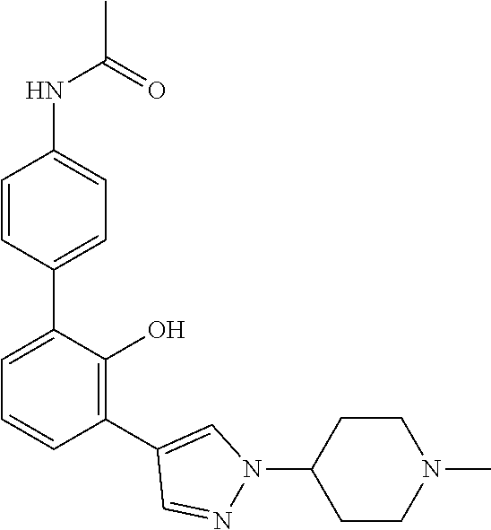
C1(NC(C)=O)=CC=C(C2=CC=CC(C3=CN(C4CCN(C)CC4)N=C3)=C2O)C=C1
